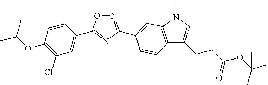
C1=C(C2=NC(C3=CC4=C(C(CCC(OC(C)(C)C)=O)=CN4C)C=C3)=NO2)C=CC(OC(C)C)=C1Cl
